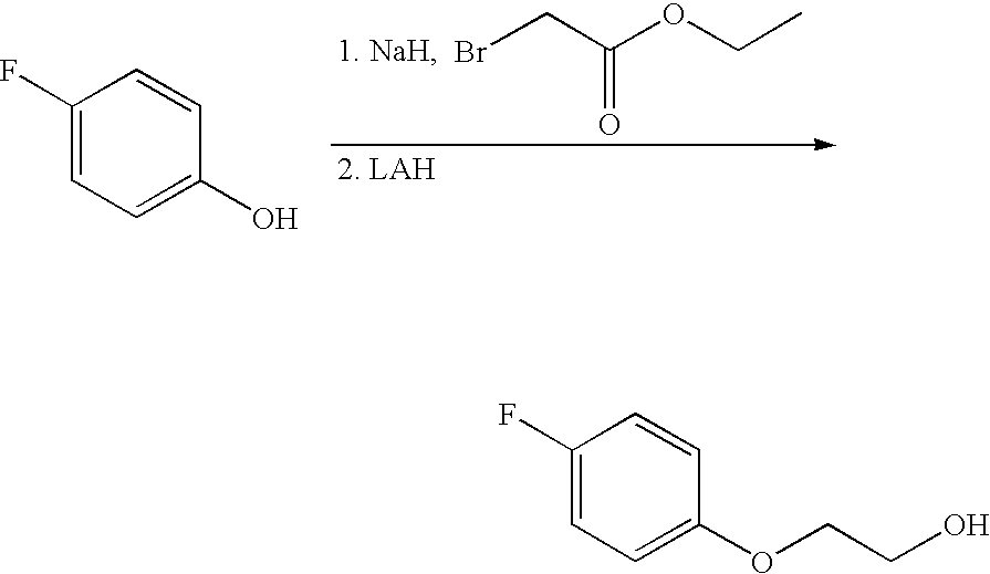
BrCC(OCC)=O.C1(F)=CC=C(O)C=C1.C1(F)=CC=C(OCCO)C=C1
